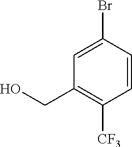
C1=C(Br)C=CC([CF3])=C1CO
